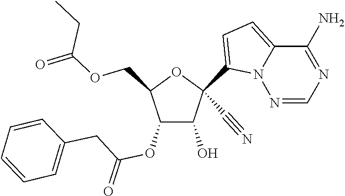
O(CC1C(OC(CC2=CC=CC=C2)=O)C(O)C(C#N)(C2=CC=C3N2N=CN=C3N)O1)C(=O)CC
